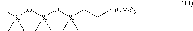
[H][Si](O[Si](O[Si](CC[Si(OMe)3])(C)C)(C)C)(C)C
